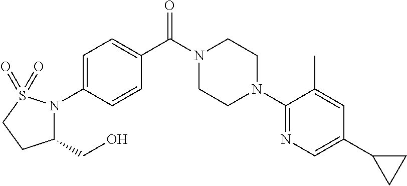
C1=C(N2C(CO)CCS2(=O)=O)C=CC(C(N2CCN(C3=NC=C(C4CC4)C=C3C)CC2)=O)=C1
